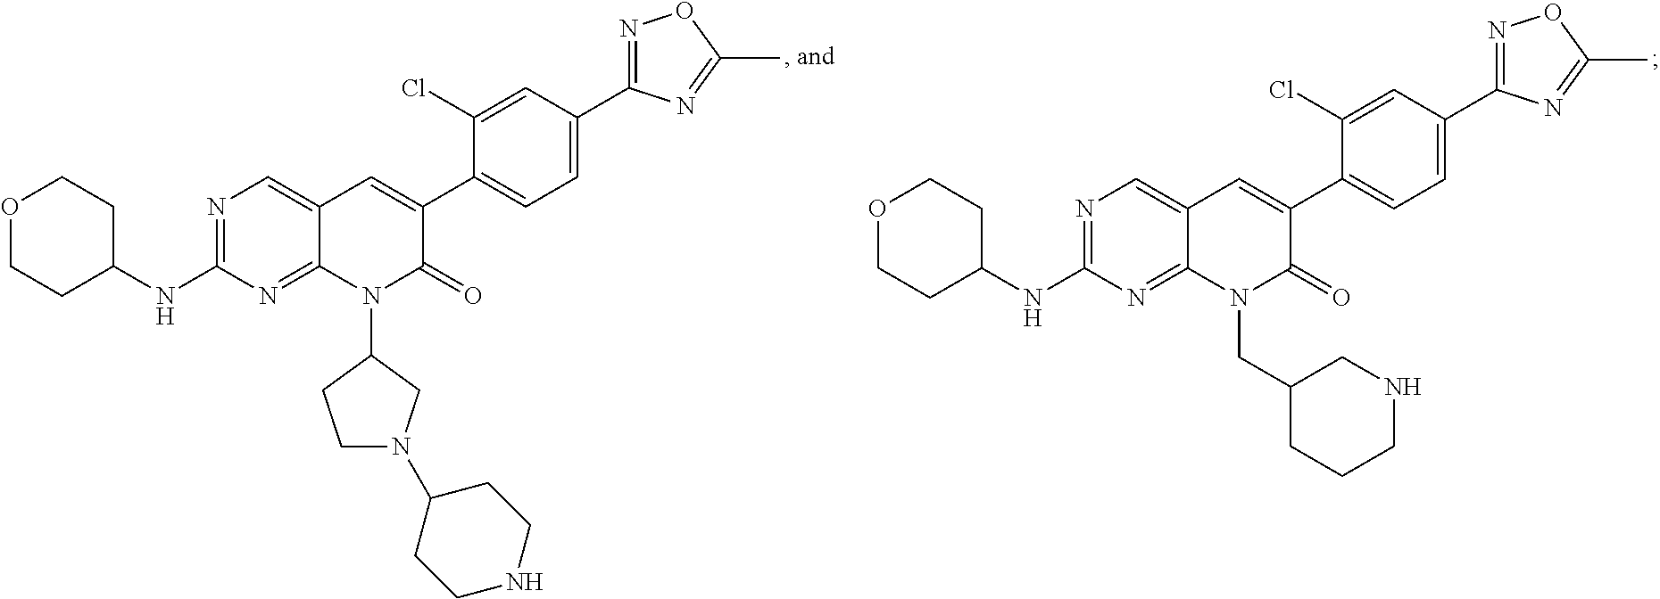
N1=C(NC2CCOCC2)N=C2C(=C1)C=C(C1=CC=C(C3=NOC(C)=N3)C=C1Cl)C(=O)N2C1CCN(C2CCNCC2)C1.N1=C(NC2CCOCC2)N=C2C(=C1)C=C(C1=CC=C(C3=NOC(C)=N3)C=C1Cl)C(=O)N2CC1CCCNC1
